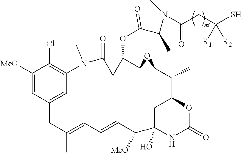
C1([MeO])=CC2=CC(=C1Cl)N(C)C(=O)CC(OC(C(N(C)C(CC([SH])([R1])[R2])=O)C)=O)C1(C)C(C(C)C3CC(O)(NC(=O)O3)C([MeO])C=CC=C(C)C2)O1
